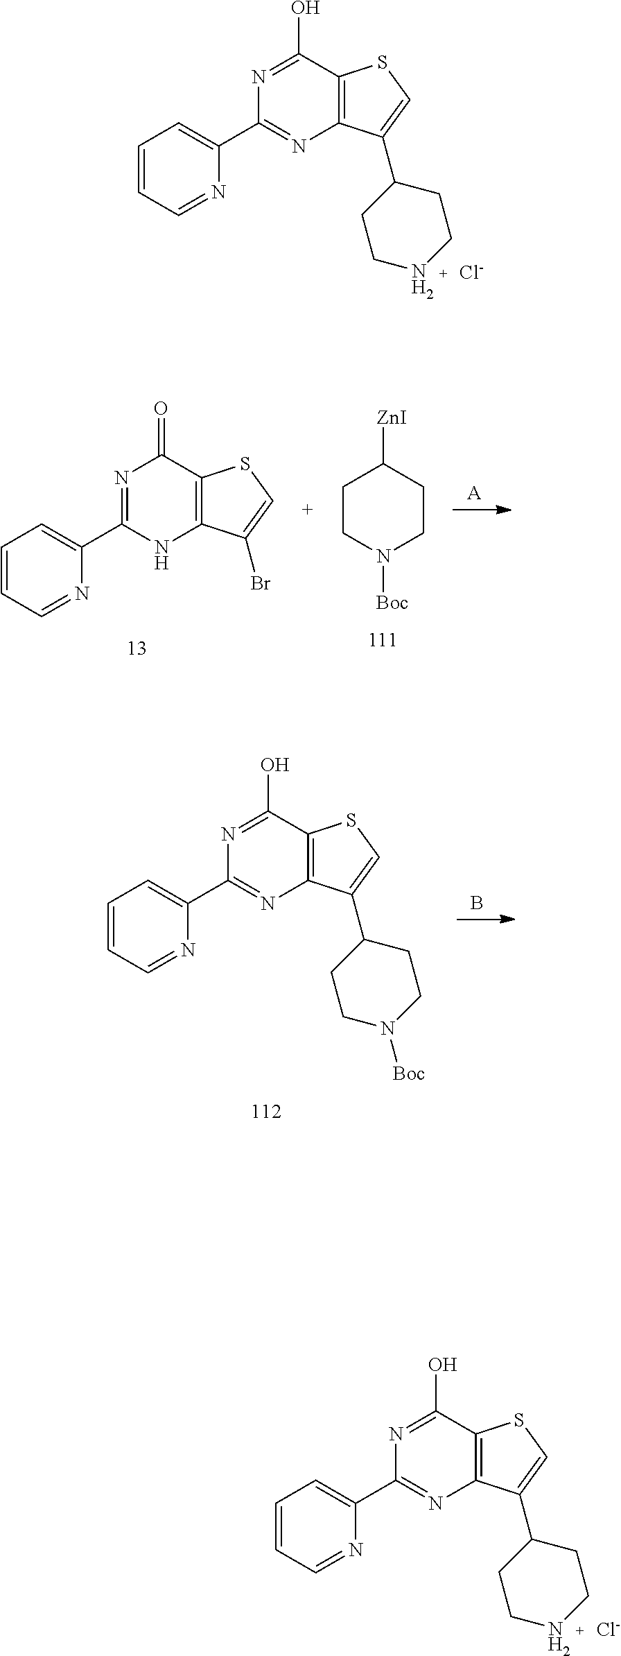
C1=CC=NC(C2=NC3=C(C(O)=N2)SC=C3C2CCNCC2)=C1.[Cl-].[A].C1=CC=NC(C2=NC(=O)C3=C(N2)C(Br)=CS3)=C1.C1CN([Boc])CCC1[ZnI].B.C1=CC=NC(C2=NC3=C(C(O)=N2)SC=C3C2CCN([Boc])CC2)=C1.C1=CC=NC(C2=NC3=C(C(O)=N2)SC=C3C2CCNCC2)=C1.[Cl-]
